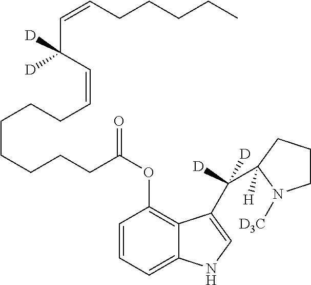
C1=CC=C2C(=C1OC(CCCCCCCC=CC(C=CCCCCC)([D])[D])=O)C(C(C1([H])CCCN1[D3C])([D])[D])=CN2
